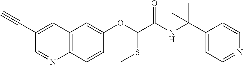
C1(C#C)=CC2=C(N=C1)C=CC(OC(SC)C(=O)NC(C1=CC=NC=C1)(C)C)=C2
